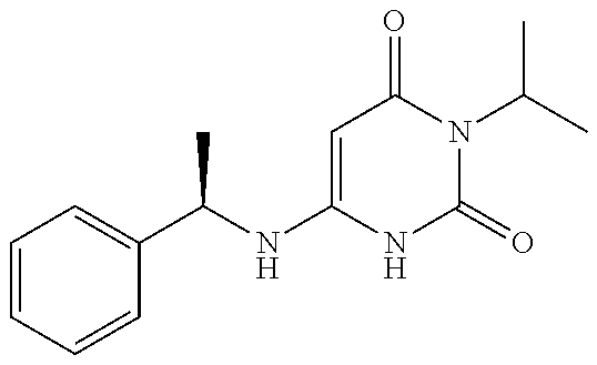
C1=CC=CC(C(NC2=CC(=O)N(C(C)C)C(=O)N2)C)=C1
